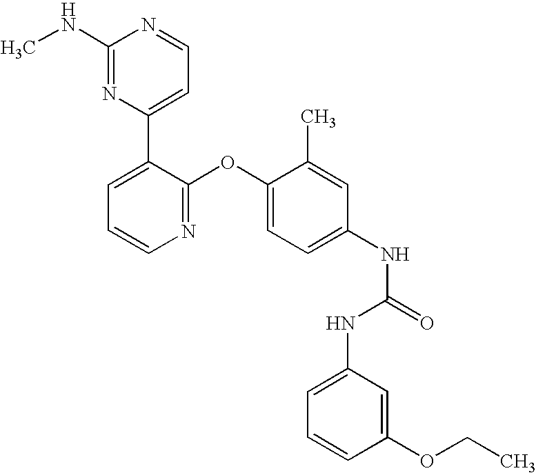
C1(NC)=NC(C2=CC=CN=C2OC2=CC=C(NC(NC3=CC=CC(OCC)=C3)=O)C=C2C)=CC=N1
